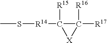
CS[R14]C1([R15])[X]C1([R17])[R16]
